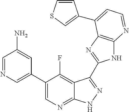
C1=NC=C(C2=CN=C3C(=C2F)C(C2=NC4=C(N2)N=CC=C4C2=CSC=C2)=NN3)C=C1N
